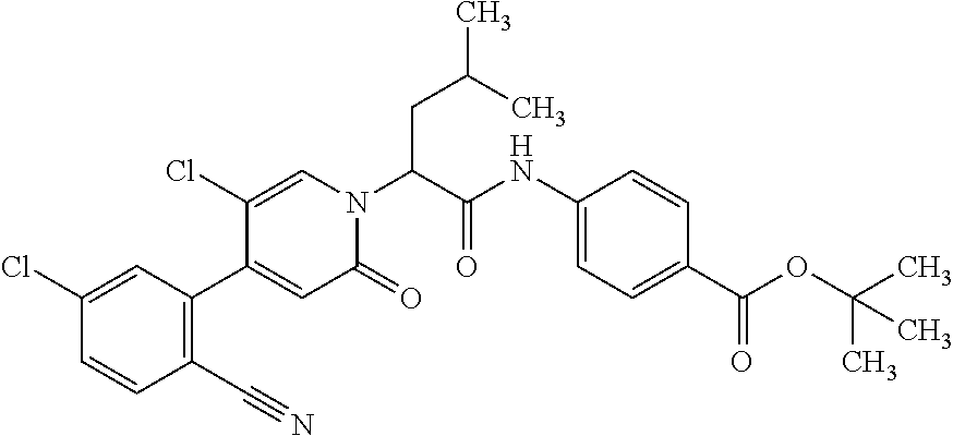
C1(C#N)=C(C2=CC(=O)N(C(CC(C)C)C(NC3=CC=C(C(OC(C)(C)C)=O)C=C3)=O)C=C2Cl)C=C(Cl)C=C1
